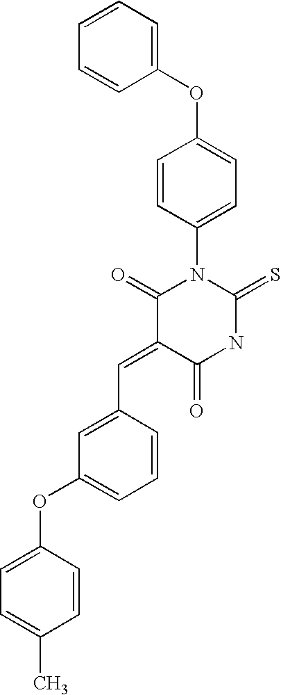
C(=C1C(=O)NC(=S)N(C2=CC=C(OC3=CC=CC=C3)C=C2)C1=O)C1=CC(OC2=CC=C(C)C=C2)=CC=C1
